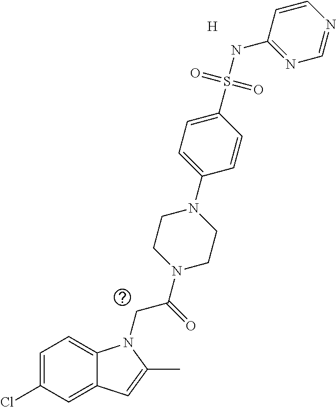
C1=C(Cl)C=C2C(=C1)N(CC(=O)N1CCN(C3=CC=C(S(NC4=NC=NC=C4)(=O)=O)C=C3)CC1)C(C)=C2.[H]
